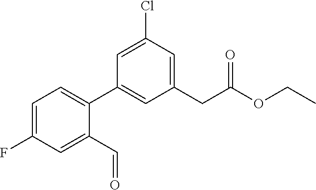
C1=C(F)C=C(C=O)C(C2=CC(CC(OCC)=O)=CC(Cl)=C2)=C1
